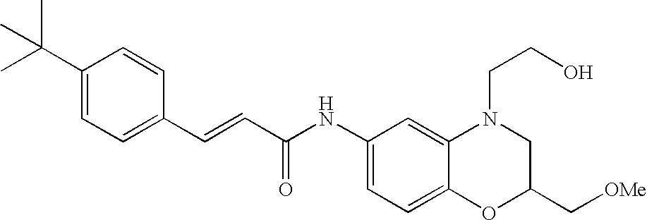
C(=CC(=O)NC1=CC=C2C(=C1)N(CCO)CC(C[OMe])O2)C1=CC=C(C(C)(C)C)C=C1
